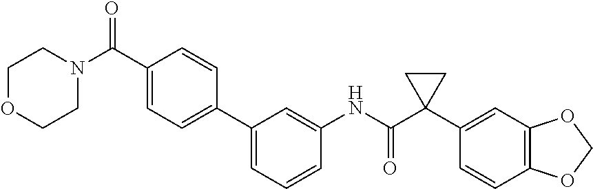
C1=CC=C(C2=CC=C(C(N3CCOCC3)=O)C=C2)C=C1NC(C1(C2=CC3=C(C=C2)OCO3)CC1)=O
